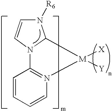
C1=CN2C(N1[R6])[M]([X])([Y])N1=C2C=CC=C1
